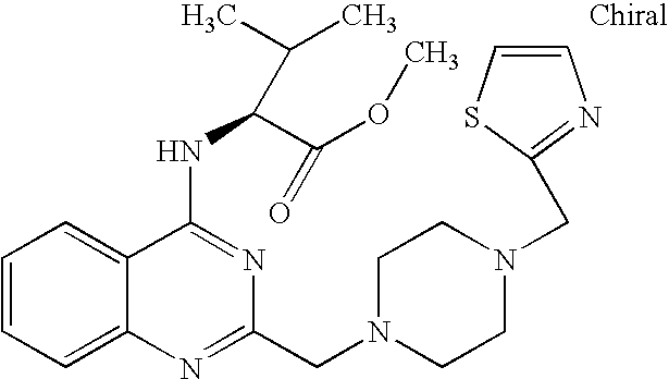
C1=CC=C2C(=C1)C(NC(C(OC)=O)C(C)C)=NC(CN1CCN(CC3=NC=CS3)CC1)=N2
